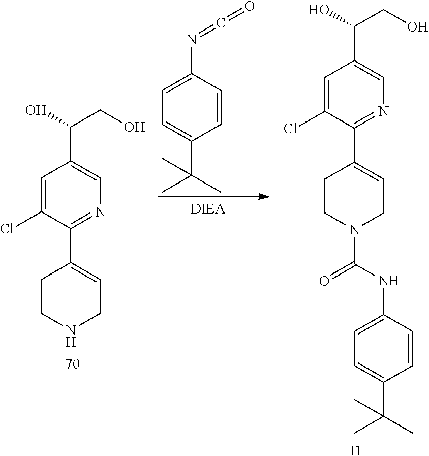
C1=C(Cl)C(C2=CCNCC2)=NC=C1C(O)CO.C1=C(N=C=O)C=CC(C(C)(C)C)=C1.C1=C(Cl)C(C2=CCN(C(NC3=CC=C(C(C)(C)C)C=C3)=O)CC2)=NC=C1C(O)CO.[I1]
